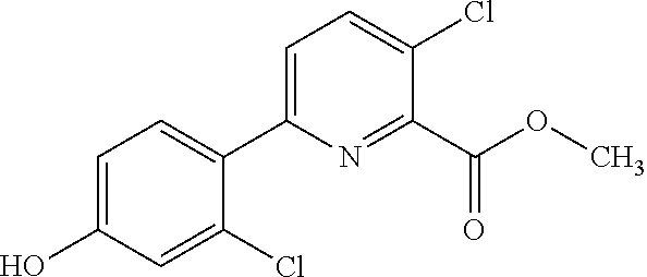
COC(C1=NC(C2=CC=C(O)C=C2Cl)=CC=C1Cl)=O
